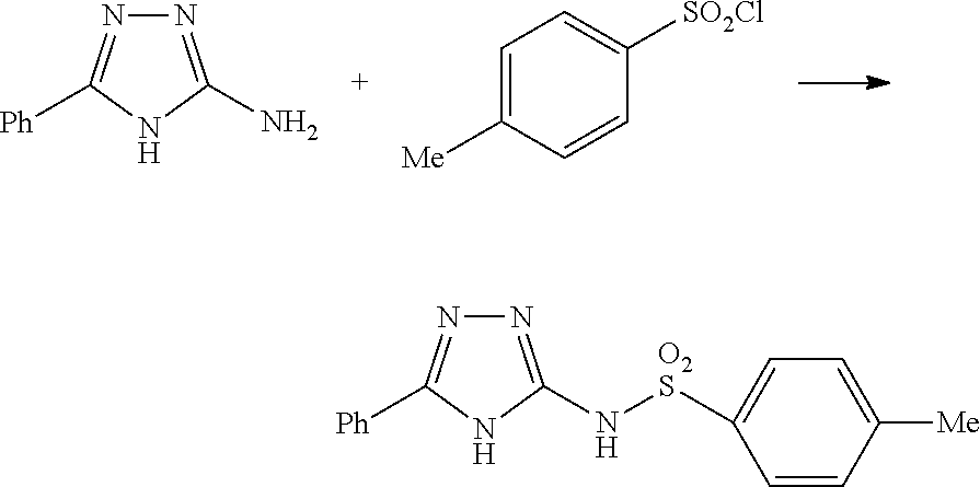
N1=C(N)NC([Ph])=N1.C1=C([Me])C=CC([SO2Cl])=C1.N1=C(N[O2S]C2=CC=C([Me])C=C2)NC([Ph])=N1
